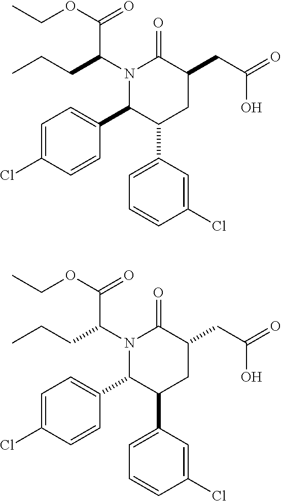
C1=C(Cl)C=CC(C2C(C3=CC=CC(Cl)=C3)CC(CC(=O)O)C(=O)N2C(CCC)C(OCC)=O)=C1.C1=C(Cl)C=CC(C2C(C3=CC=CC(Cl)=C3)CC(CC(=O)O)C(=O)N2C(CCC)C(OCC)=O)=C1
